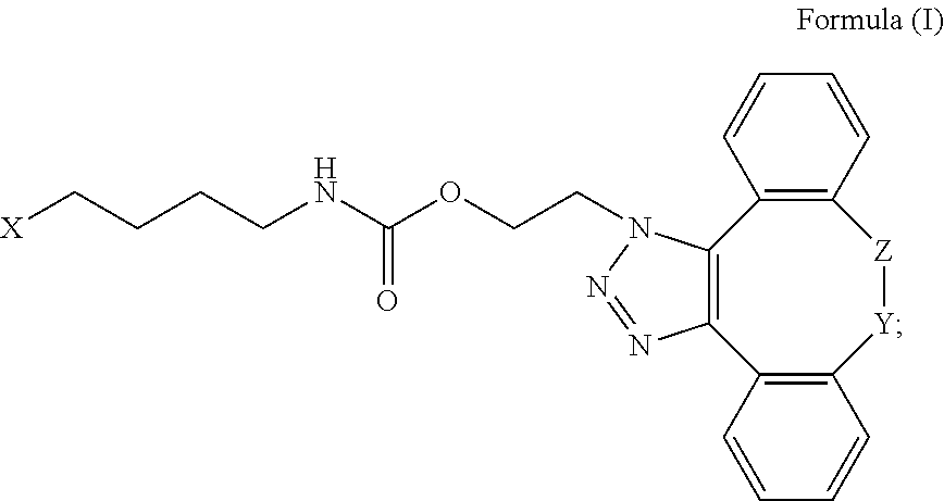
[X]CCCCNC(OCCN1C2=C(C3=C([Y][Z]C4=C2C=CC=C4)C=CC=C3)N=N1)=O
